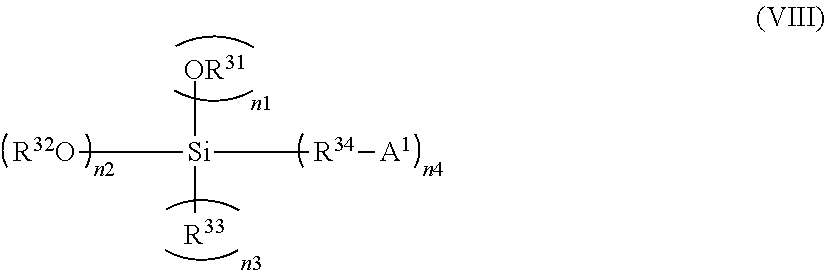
[R32O][Si]([OR31])([R34][A1])[R33]
